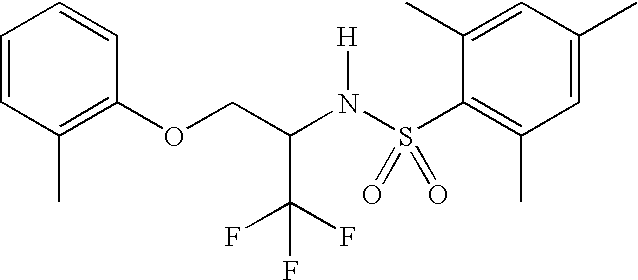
C1=CC(C)=C(OCC(N(S(C2=C(C)C=C(C)C=C2C)(=O)=O)[H])C(F)(F)F)C=C1
